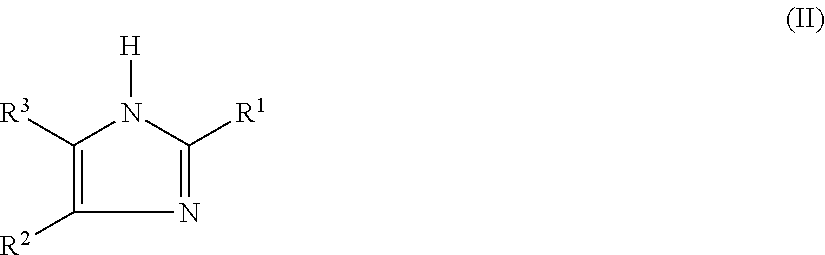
C1([R3])=C([R2])N=C([R1])N1[H]
